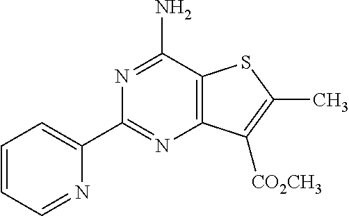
N1=C(C2=CC=CC=N2)N=C(N)C2=C1C([CO2CH3])=C(C)S2
